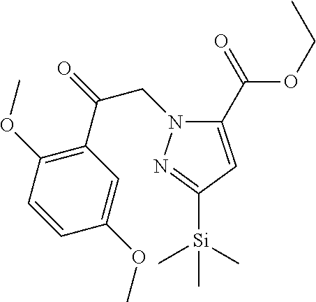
C1(C(OCC)=O)=CC([Si](C)(C)C)=NN1CC(C1=C(OC)C=CC(OC)=C1)=O
